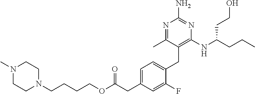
C(CCCOC(=O)CC1=CC=C(CC2=C(NC(CCC)CCO)N=C(N)N=C2C)C(F)=C1)N1CCN(C)CC1
